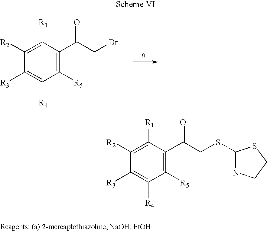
C1([R5])=C(C(CBr)=O)C([R1])=C([R2])C([R3])=C1[R4].C1([R5])=C(C(CSC2=NCCS2)=O)C([R1])=C([R2])C([R3])=C1[R4]
